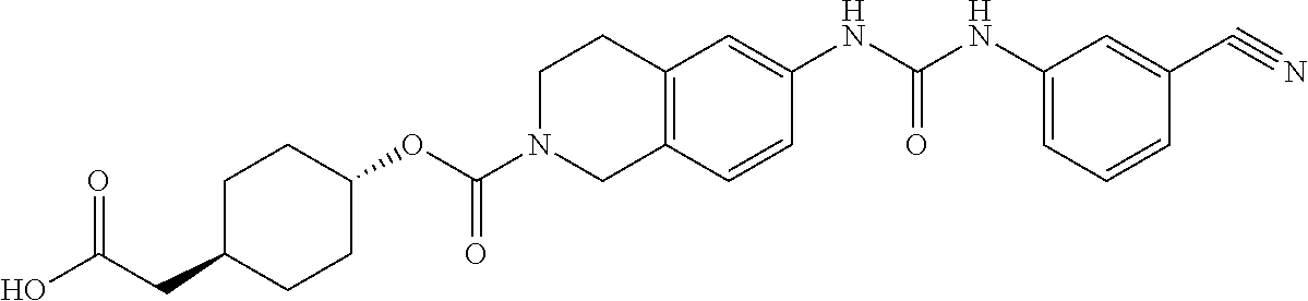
C1C(CC(O)=O)CCC(OC(N2CC3=C(CC2)C=C(NC(NC2=CC=CC(C#N)=C2)=O)C=C3)=O)C1
